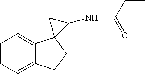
C1=CC=C2C(=C1)C1(CC2)C(NC(CC)=O)C1
